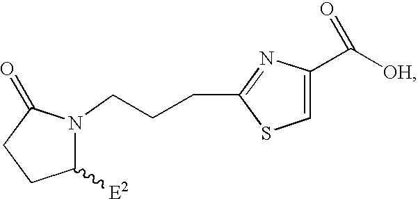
C1([E2])N(CCCC2=NC(C([OH])=O)=CS2)C(=O)CC1
